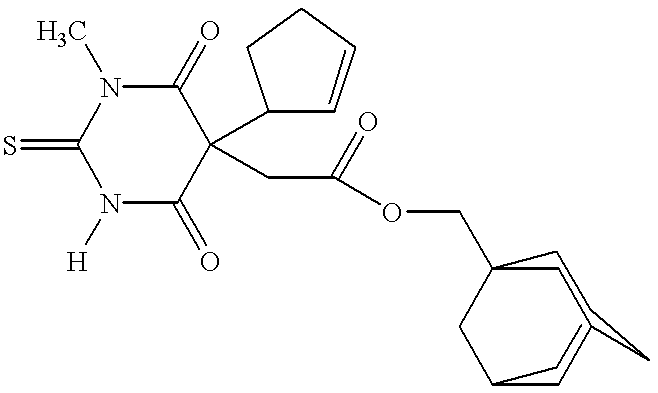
N1([H])C(=O)C(C2C=CCC2)(CC(OCC23CC4CC(CC(C2)C4)C3)=O)C(=O)N(C)C1=S
